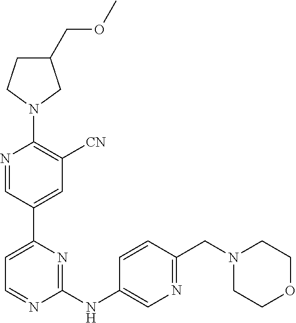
C1=NC(NC2=CN=C(CN3CCOCC3)C=C2)=NC(C2=CC([CN])=C(N3CC(COC)CC3)N=C2)=C1
